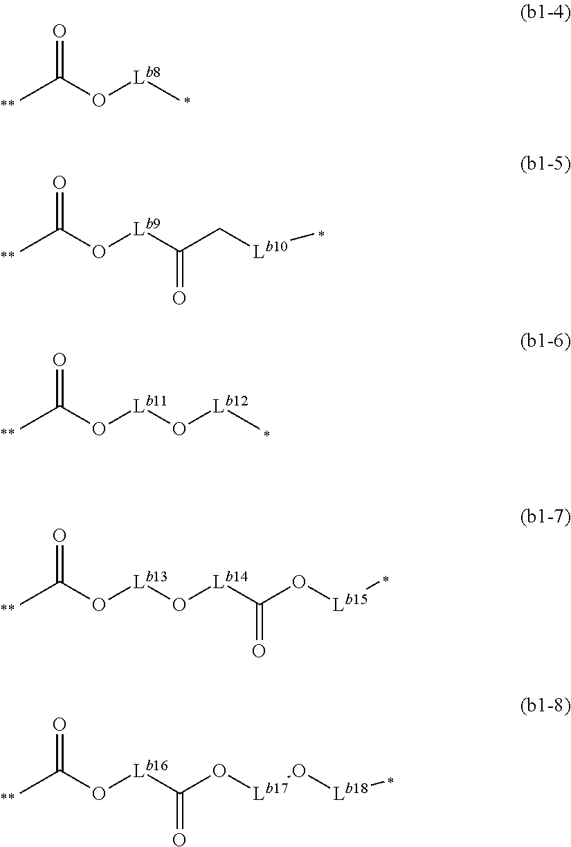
CC(O[Lb8]C)=O.CC(O[Lb9]C(C[Lb10]C)=O)=O.CC(O[Lb11]O[Lb12]C)=O.CC(O[Lb13]O[Lb14]C(O[Lb15]C)=O)=O.CC(O[Lb16]C(O[Lb17]O[Lb18]C)=O)=O
